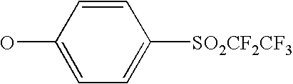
C1=C([SO2CF2CF3])C=CC(O)=C1
